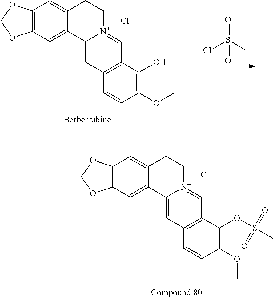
C12=C(C=C3C(=C1)CC[N+]1=CC4=C(C=C31)C=CC(OC)=C4O)OCO2.[Cl-].ClS(C)(=O)=O.C12=C(C=C3C(=C1)CC[N+]1=CC4=C(C=C31)C=CC(OC)=C4OS(=O)(=O)C)OCO2.[Cl-]
